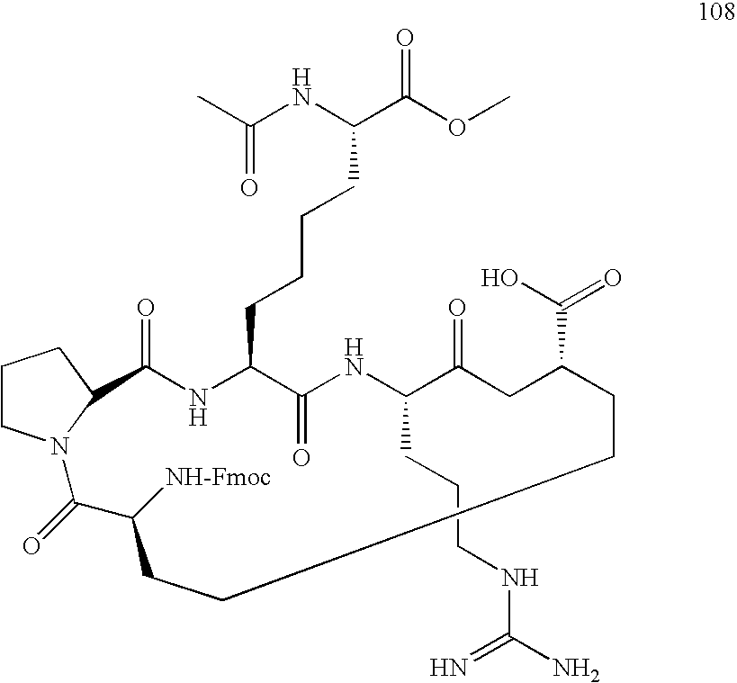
C1(=O)NC(CCCCC(NC(=O)C)C(=O)OC)C(=O)NC(CCCNC(N)=N)C(=O)CC(C(O)=O)CCCCC([NH-Fmoc])C(=O)N2CCCC12
